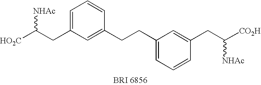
C1=C(CC([HO2C])[NHAc])C=C(CCC2=CC=CC(CC([CO2H])[NHAc])=C2)C=C1
